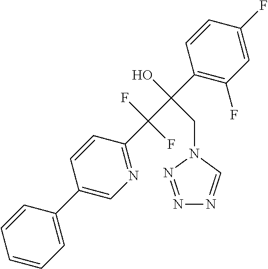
C1(C2=CN=C(C(C(C3=C(F)C=C(F)C=C3)(O)CN3C=NN=N3)(F)F)C=C2)=CC=CC=C1
